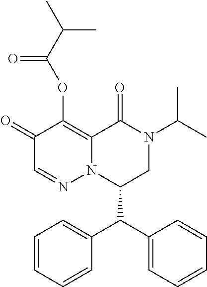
C1(=O)C=NN2C(=C1OC(C(C)C)=O)C(=O)N(C(C)C)CC2C(C1=CC=CC=C1)C1=CC=CC=C1
